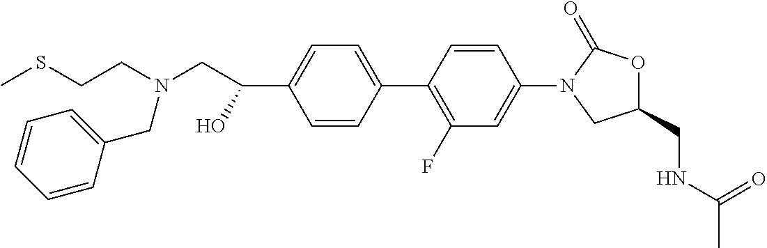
C1(N2CC(CNC(C)=O)OC2=O)=CC(F)=C(C2=CC=C(C(CN(CCSC)CC3=CC=CC=C3)O)C=C2)C=C1
